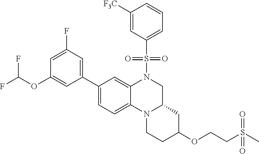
S(=O)(C1=CC=CC([F3C])=C1)(N1C2=CC(C3=CC(F)=CC(OC(F)F)=C3)=CC=C2N2C(C1)CC(OCCS(=O)(=O)C)CC2)=O
